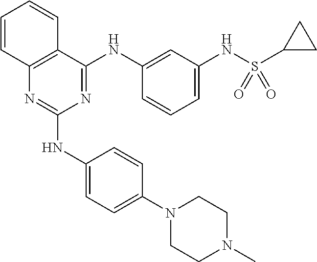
C1(NC2=CC=C(N3CCN(C)CC3)C=C2)=NC2=C(C(NC3=CC(NS(C4CC4)(=O)=O)=CC=C3)=N1)C=CC=C2
